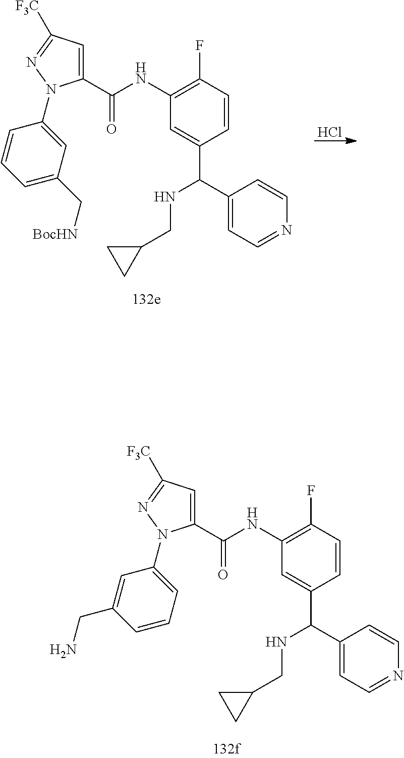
Cl.C1(C(NC2=C(F)C=CC(C(NCC3CC3)C3=CC=NC=C3)=C2)=O)=CC([F3C])=NN1C1=CC(C[BocHN])=CC=C1.C1(C(NC2=C(F)C=CC(C(NCC3CC3)C3=CC=NC=C3)=C2)=O)=CC([F3C])=NN1C1=CC=CC(CN)=C1
